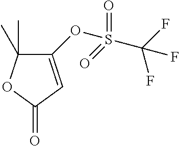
C1(OS(=O)(=O)C(F)(F)F)=CC(=O)OC1(C)C
